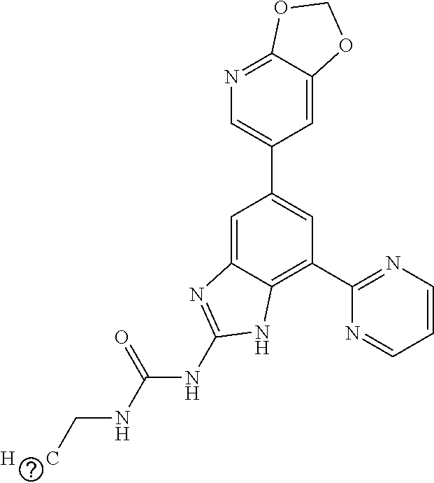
C1=C2C(=NC=C1C1=CC(C3=NC=CC=N3)=C3C(=C1)N=C(NC(NC[H      C])=O)N3)OCO2
